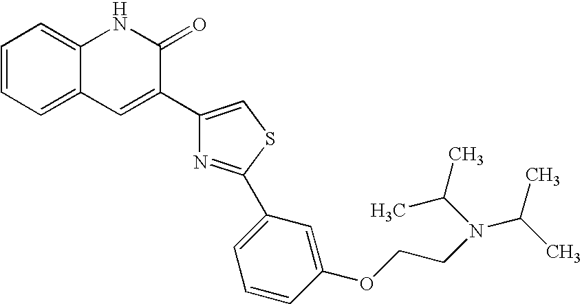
C1=CC=C2C(=C1)NC(=O)C(C1=CSC(C3=CC=CC(OCCN(C(C)C)C(C)C)=C3)=N1)=C2
